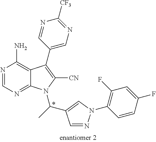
C12=C(N)N=CN=C1N(C(C)C1=CN(C3=C(F)C=C(F)C=C3)N=C1)C([CN])=C2C1=CN=C([CF3])N=C1
